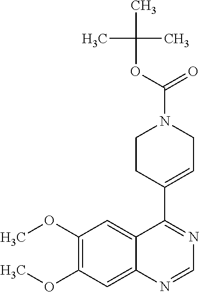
N1=C(C2=CCN(C(OC(C)(C)C)=O)CC2)C2=CC(OC)=C(OC)C=C2N=C1
